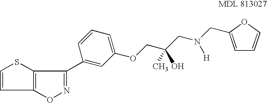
C1=CC2=C(S1)C(C1=CC(OCC(CN(CC3=CC=CO3)[H])(C)O)=CC=C1)=NO2
